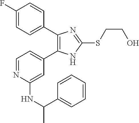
C1=C(C2=C(C3=CC=C(F)C=C3)N=C(SCCO)N2)C=C(NC(C)C2=CC=CC=C2)N=C1
